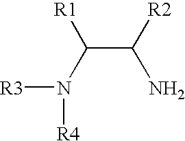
[R3]N([R4])C([R1])C([R2])N
